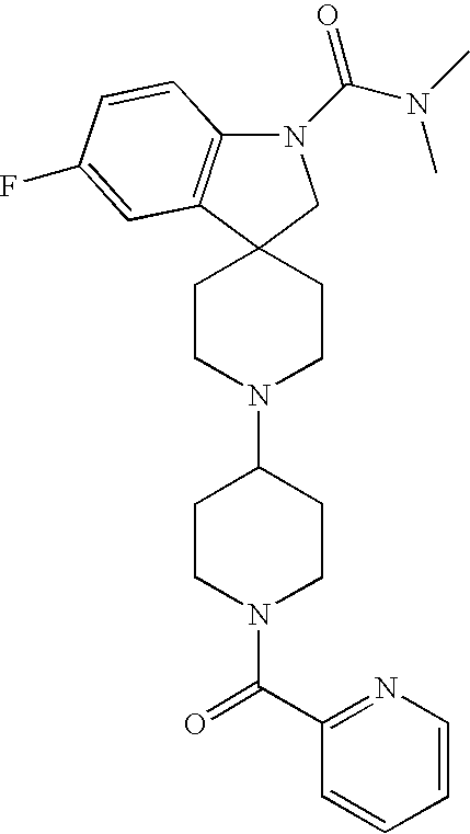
N1(C(N(C)C)=O)C2=C(C3(C1)CCN(C1CCN(C(=O)C4=NC=CC=C4)CC1)CC3)C=C(F)C=C2
